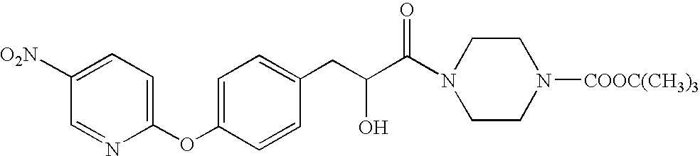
C1=C([O2N])C=NC(OC2=CC=C(CC(C(=O)N3CCN([COOC(CH3)3])CC3)O)C=C2)=C1
